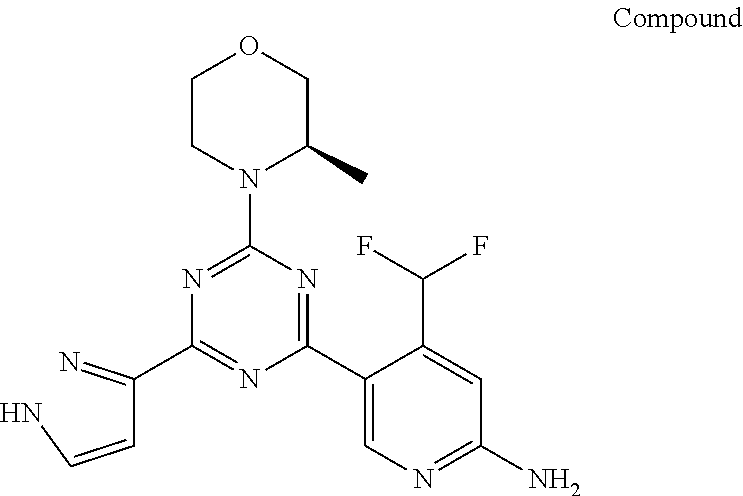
C1(C2=CN=C(N)C=C2C(F)F)=NC(N2C(C)COCC2)=NC(C(C=CN)=N)=N1
